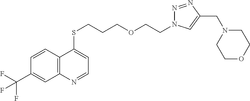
C12=C(C=CC(C(F)(F)F)=C1)C(SCCCOCCN1N=NC(CN3CCOCC3)=C1)=CC=N2
